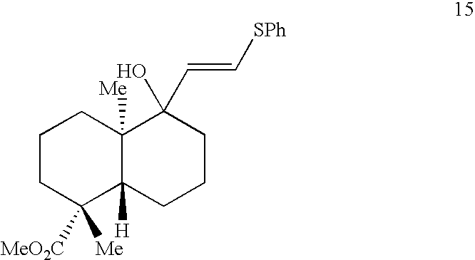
C1CC([Me])([MeO2C])C2([H])C([Me])(C1)C(O)(C=C[SPh])CCC2
